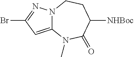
N12C(=CC(Br)=N1)N(C)C(=O)C([NHBoc])CC2
